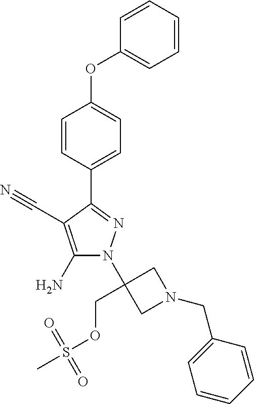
C1(OC2=CC=C(C3=NN(C4(COS(C)(=O)=O)CN(CC5=CC=CC=C5)C4)C(N)=C3C#N)C=C2)=CC=CC=C1
